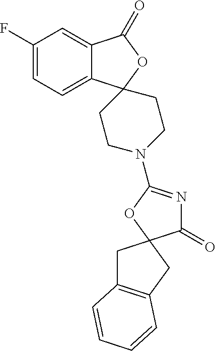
C1(F)=CC=C2C(=C1)C(=O)OC21CCN(C2=NC(=O)C3(O2)CC2=C(C3)C=CC=C2)CC1
